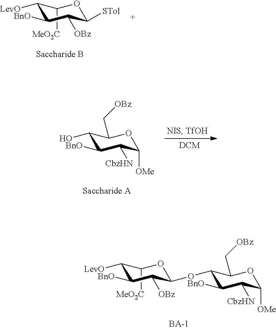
C1([MeO2C])C([LevO])C([BnO])C([OBz])C([STol])O1.C1(C[OBz])C(O)C([BnO])C([CbzHN])C([OMe])O1.C1([MeO2C])C([LevO])C([BnO])C([OBz])C(OC2C(C[OBz])OC([OMe])C([CbzHN])C2[BnO])O1
